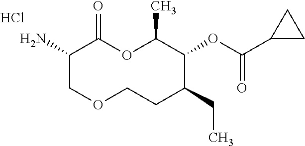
C1(N)COCCC(CC)C(OC(C2CC2)=O)C(C)OC1=O.Cl
